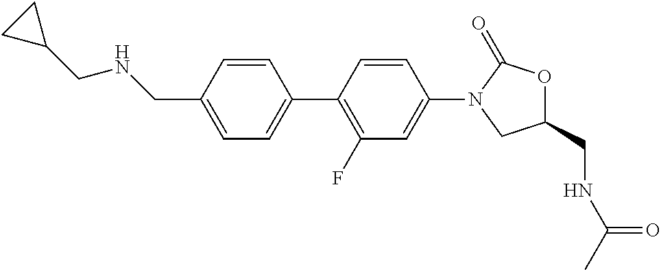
C(C1=CC=C(C2=C(F)C=C(N3CC(CNC(C)=O)OC3=O)C=C2)C=C1)NCC1CC1
